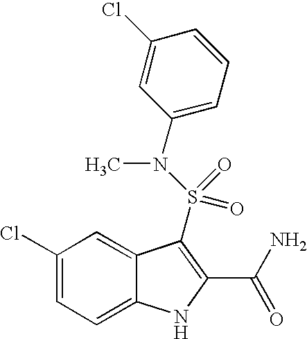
C1(Cl)=CC=C2C(=C1)C(S(N(C1=CC=CC(Cl)=C1)C)(=O)=O)=C(C(N)=O)N2
